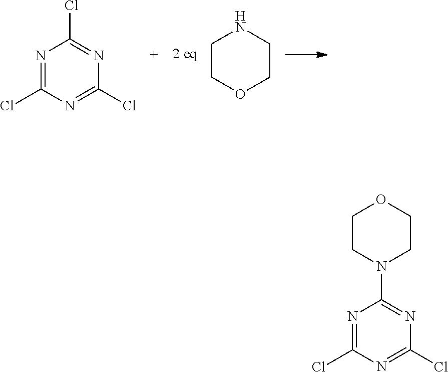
N1=C(Cl)N=C(Cl)N=C1Cl.C1COCCN1.N1=C(Cl)N=C(Cl)N=C1N1CCOCC1
